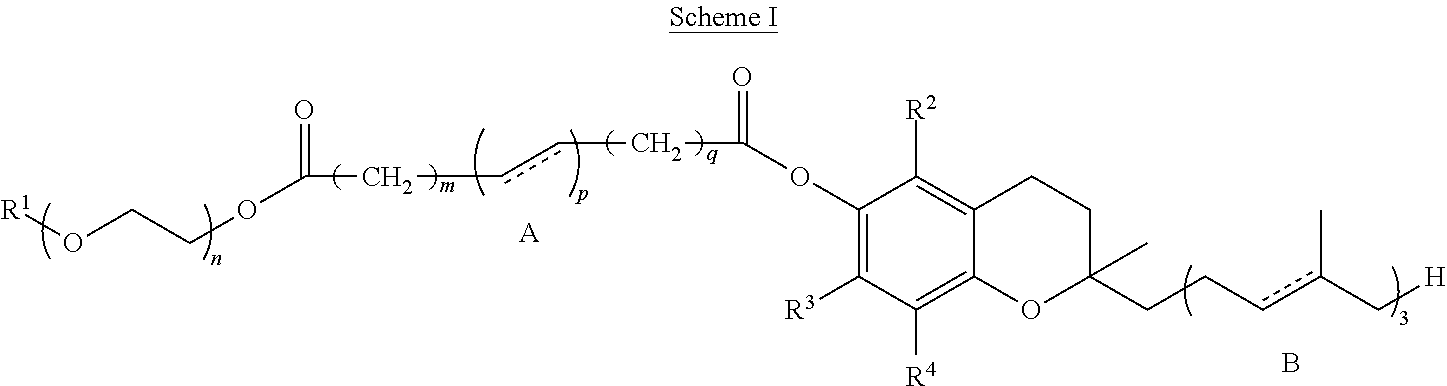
O(CCOC(CccCC(OC1=C([R3])C([R4])=C2C(=C1[R2])CCC(CCcc(C[H])C)(C)O2)=O)=O)[R1].[A].B
